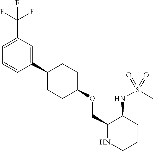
C1(COC2CCC(C3=CC(C(F)(F)F)=CC=C3)CC2)NCCCC1NS(C)(=O)=O
